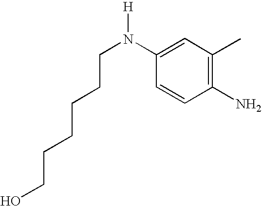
OCCCCCCN([H])C1=CC(C)=C(N)C=C1
